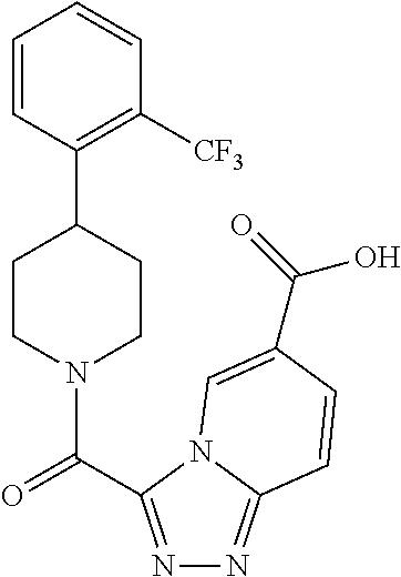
C1=CC(C2CCN(C(=O)C3=NN=C4N3C=C(C(=O)O)C=C4)CC2)=C([CF3])C=C1
